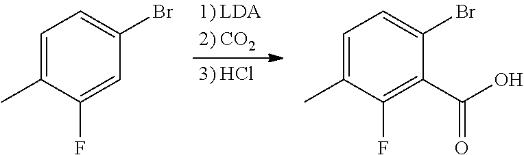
C1=C(C)C(F)=CC(Br)=C1.C1=C(C)C(F)=C(C(O)=O)C(Br)=C1
